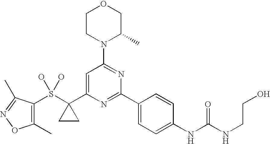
S(C1(C2=CC(N3C(C)COCC3)=NC(C3=CC=C(NC(NCCO)=O)C=C3)=N2)CC1)(O)(O)C1=C(C)ON=C1C
